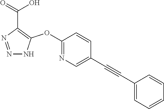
C1(OC2=C(C(=O)O)N=NN2)=NC=C(C#CC2=CC=CC=C2)C=C1
